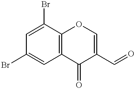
C1=C(Br)C2=C(C=C1Br)C(=O)C(C=O)=CO2
